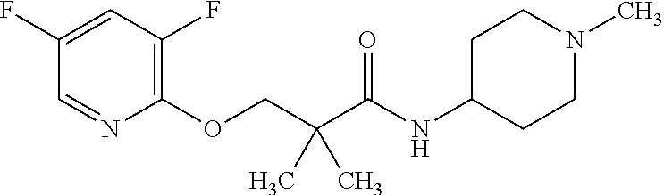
C1(F)=CC(F)=C(OCC(C(NC2CCN(C)CC2)=O)(C)C)N=C1
